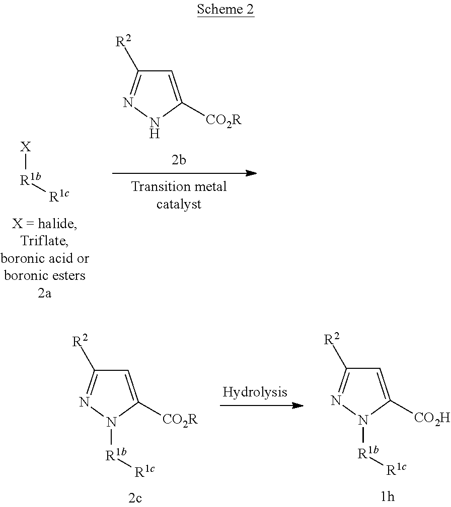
C1=C([CO2R])NN=C1[R2].[X][R1b][R1c].C1=C([CO2H])N([R1b][R1c])N=C1[R2].C1=C([CO2R])N([R1b][R1c])N=C1[R2]
